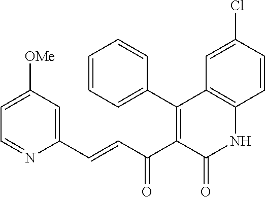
C1=CC=C(C2=C(C(C=CC3=CC([OMe])=CC=N3)=O)C(=O)NC3=C2C=C(Cl)C=C3)C=C1
